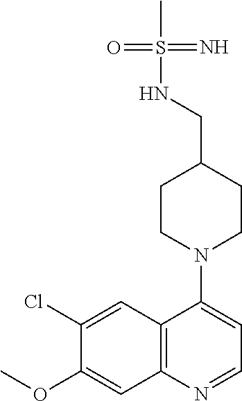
C12=C(N=CC=C1N1CCC(CNS(C)(=N)=O)CC1)C=C(OC)C(Cl)=C2
